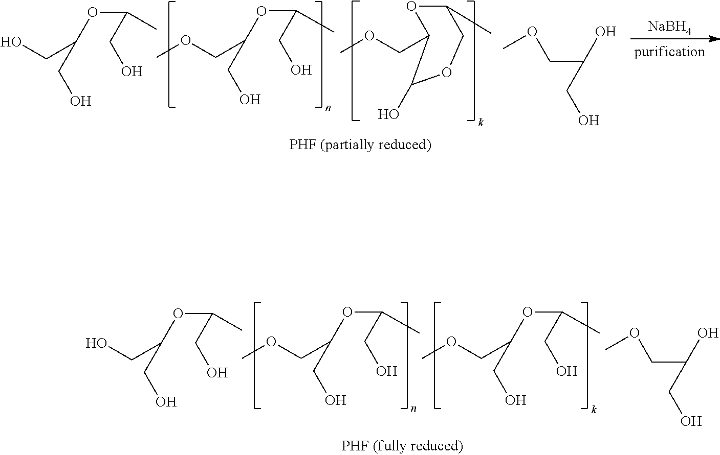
C(OC(CO)CO)(CO)C.[NaBH4].COCC(OC(CO)C)CO.COCC1OC(C)COC1O.COCC(O)CO.C(OC(CO)CO)(CO)C.COCC(OC(CO)C)CO.COCC(O)CO.O(CC(OC(CO)C)CO)C
